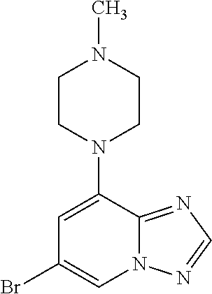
C1(N2CCN(C)CC2)=CC(Br)=CN2C1=NC=N2
